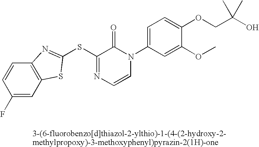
S(C1=NC=CN(C2=CC=C(OCC(O)(C)C)C(OC)=C2)C1=O)C1=NC2=C(C=C(F)C=C2)S1
